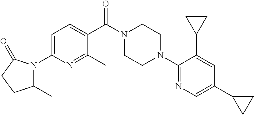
C1=C(N2C(C)CCC2=O)N=C(C)C(C(N2CCN(C3=NC=C(C4CC4)C=C3C3CC3)CC2)=O)=C1
